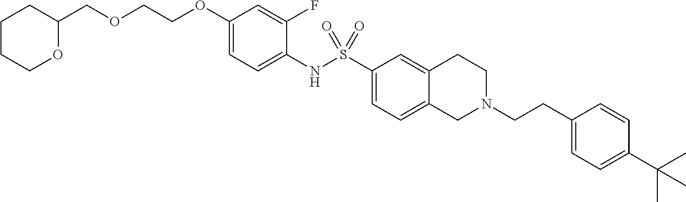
C1(OCCOCC2CCCCO2)=CC=C(NS(C2=CC=C3C(=C2)CCN(CCC2=CC=C(C(C)(C)C)C=C2)C3)(=O)=O)C(F)=C1
